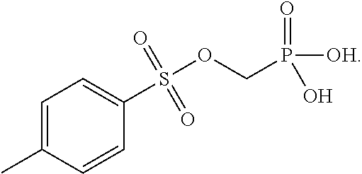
C1=C(C)C=CC(S(OCP([OH])(=O)O)(=O)=O)=C1
